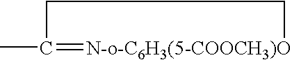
CC1=[N-o-C6H3(5-COOCH3)O]CC1
